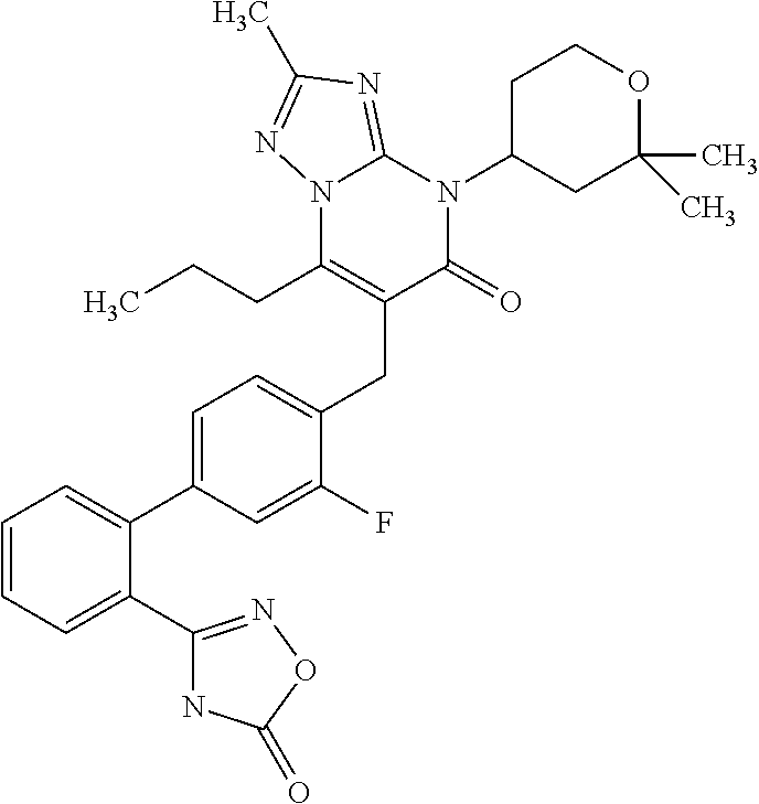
C1=CC=C(C2=NOC(=O)N2)C(C2=CC=C(CC3=C(CCC)N4C(=NC(C)=N4)N(C4CC(C)(C)OCC4)C3=O)C(F)=C2)=C1
